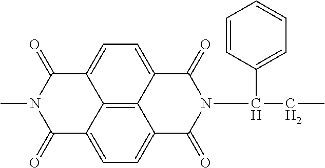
C12=CC=C3C4=C1C(=CC=C4C(=O)N(C(CC)C1=CC=CC=C1)C3=O)C(=O)N(C)C2=O
